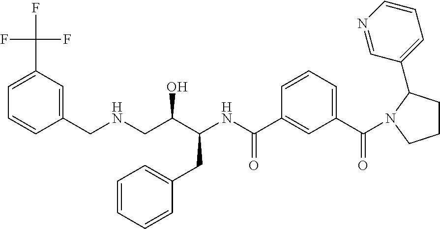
FC(C1=CC=CC(CNCC(C(NC(C2=CC(C(=O)N3CCCC3C3=CC=CN=C3)=CC=C2)=O)CC2=CC=CC=C2)O)=C1)(F)F
